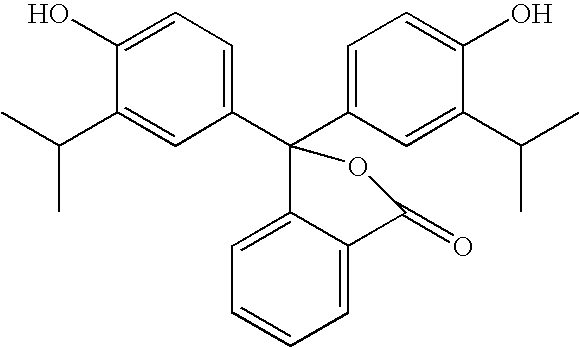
C1(C2(C3=CC=C(O)C(C(C)C)=C3)OC(=O)C3=CC=CC=C23)=CC=C(O)C(C(C)C)=C1
